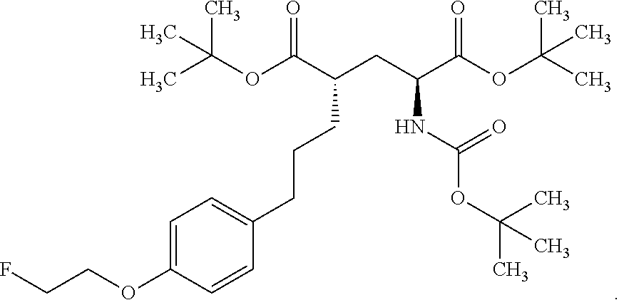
C1=C(OCCF)C=CC(CCCC(CC(C(OC(C)(C)C)=O)NC(OC(C)(C)C)=O)C(OC(C)(C)C)=O)=C1
